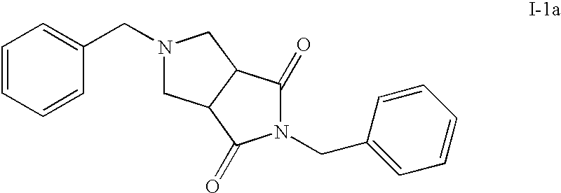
C1=CC=CC(CN2CC3C(C2)C(=O)N(CC2=CC=CC=C2)C3=O)=C1
